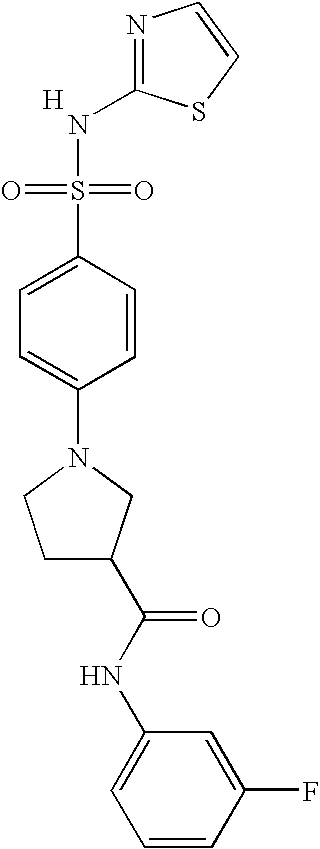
N1=C(NS(=O)(=O)C2=CC=C(N3CCC(C(NC4=CC=CC(F)=C4)=O)C3)C=C2)SC=C1.[H]
